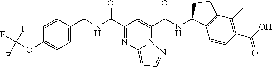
C1=C(CNC(C2=NC3=CC=NN3C(C(NC3C4=C(C(C)=C(C(O)=O)C=C4)CC3)=O)=C2)=O)C=CC(OC(F)(F)F)=C1
